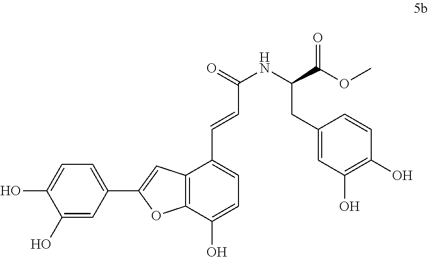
C12=C(C(O)=CC=C1C=CC(NC(C(OC)=O)CC1=CC(O)=C(O)C=C1)=O)OC(C1=CC=C(O)C(O)=C1)=C2
